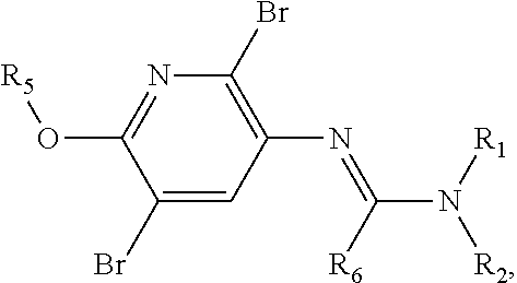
C1(Br)=CC(N=C(N([R1])[R2])[R6])=C(Br)N=C1O[R5]
